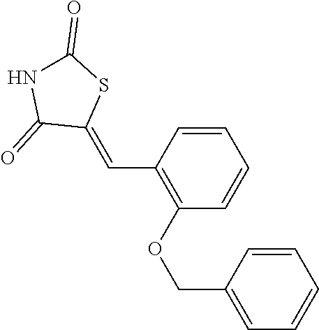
C1=CC(C=C2SC(=O)NC2=O)=C(OCC2=CC=CC=C2)C=C1
